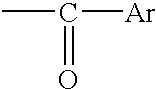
CC([Ar])=O
